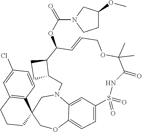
C1(Cl)=CC2=C(C=C1)C1(CCC2)CN2C3=CC(=CC=C3OC1)S(=O)(=O)NC(=O)C(C)(C)OCC=CC(OC(N1CCC(OC)C1)=O)C1CCC1C2
